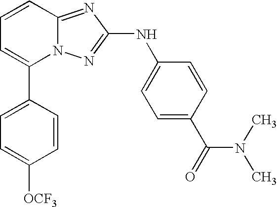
C1(C2=CC=CC3=NC(NC4=CC=C(C(N(C)C)=O)C=C4)=NN23)=CC=C([OCF3])C=C1
